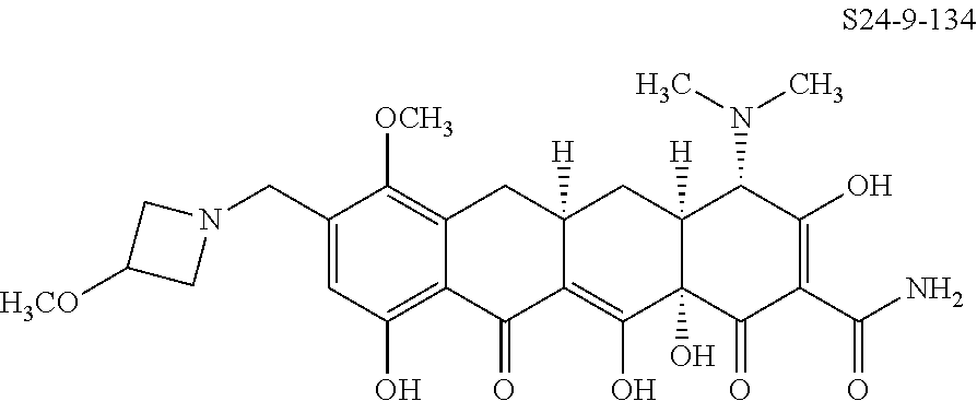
C1=C(CN2CC([H3CO])C2)C([OCH3])=C2C(=C1O)C(=O)C1=C(O)C3(O)C([H])(CC1([H])C2)C(N(C)C)C(O)=C(C(N)=O)C3=O
